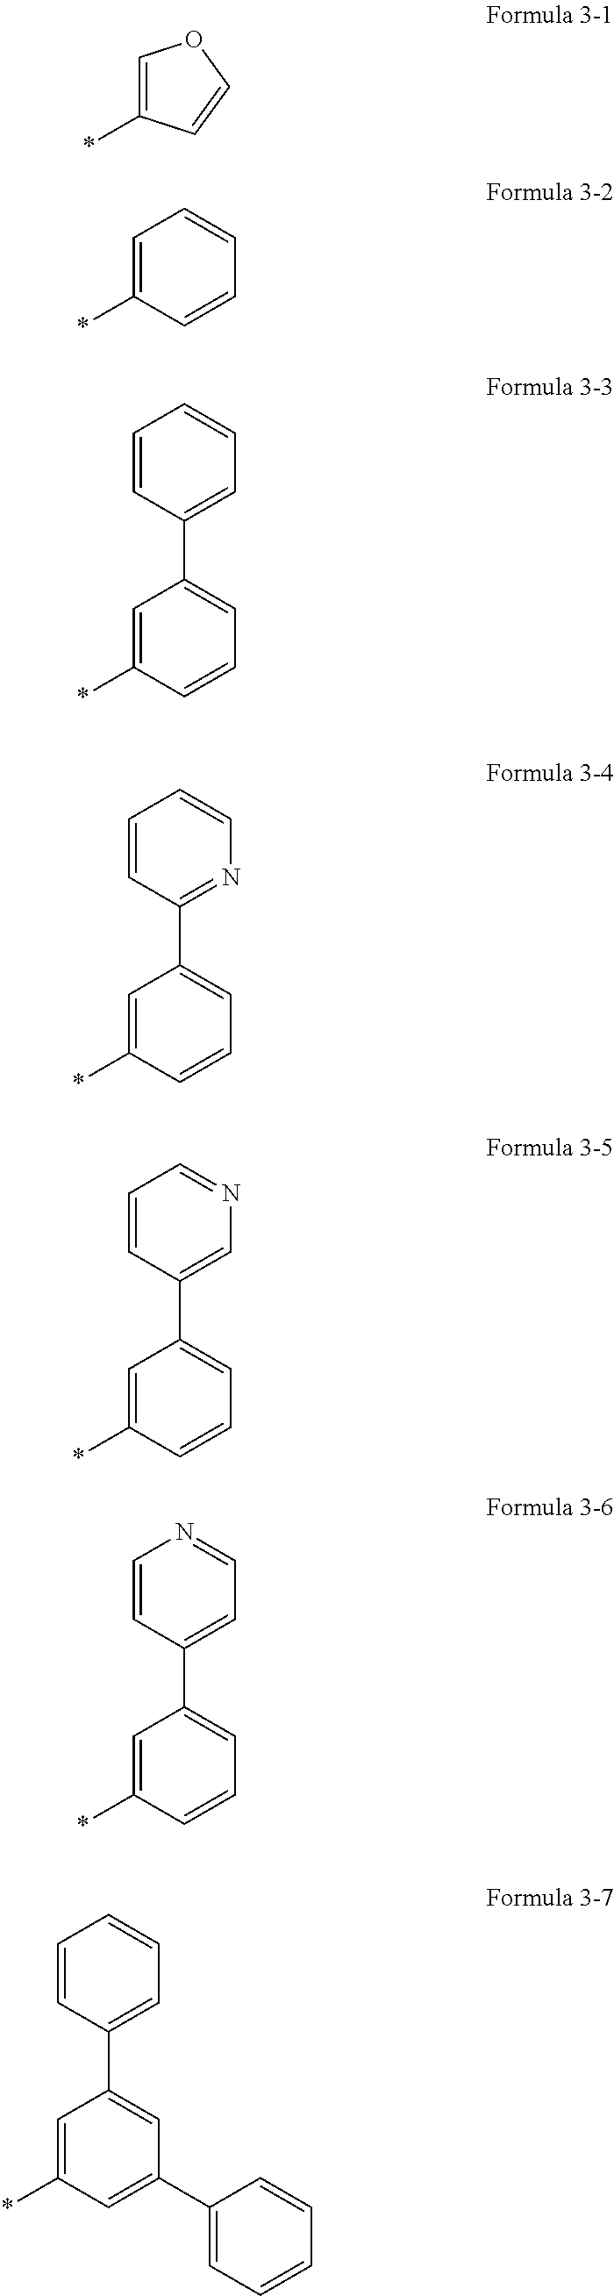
C1=C(*)C=CO1.C1=C(*)C=CC=C1.C1=C(*)C=CC=C1C1=CC=CC=C1.C1=C(*)C=CC=C1C1=NC=CC=C1.C1=C(*)C=CC=C1C1=CN=CC=C1.C1=C(*)C=CC=C1C1=CC=NC=C1.C1=C(*)C=C(C2=CC=CC=C2)C=C1C1=CC=CC=C1
